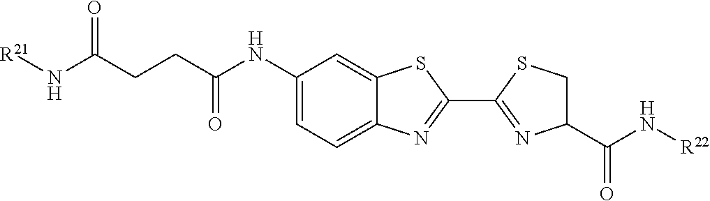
[R21]NC(CCC(NC1=CC=C2C(=C1)SC(C1=NC(C(N[R22])=O)CS1)=N2)=O)=O
